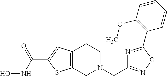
C12=C(CN(CC3=NOC(C4=C(OC)C=CC=C4)=N3)CC1)SC(C(NO)=O)=C2
